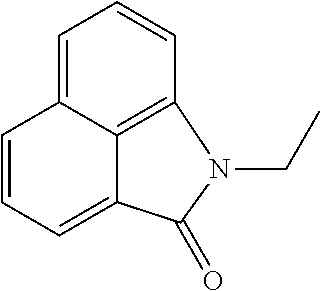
C1=CC=C2C3=C(C=CC=C13)N(CC)C2=O
